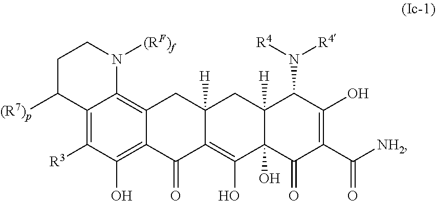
C12=C([R3])C(O)=C3C(=C1N([(RF)f])CCC2[(R7)p])CC1([H])C(=C(O)C2(O)C([H])(C1)C(N([R4])[R4])C(O)=C(C([NH2])=O)C2=O)C3=O
